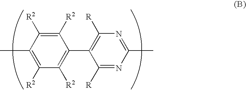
C1([R2])=C(C)C([R2])=C([R2])C(C2=C([R])N=C(C)N=C2[R])=C1[R2]
